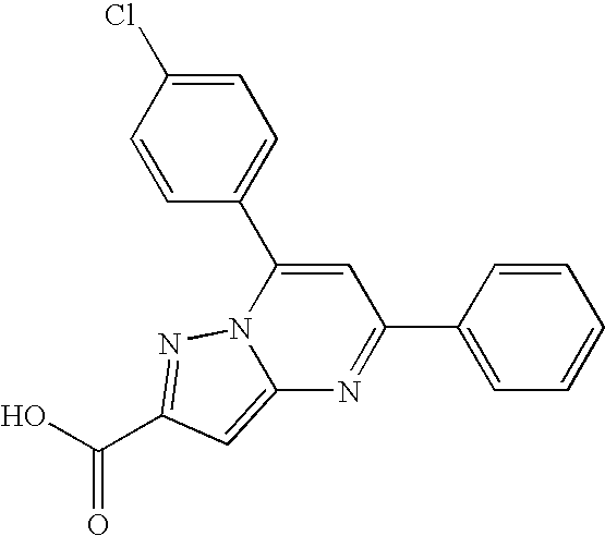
O=C(O)C1=NN2C(=C1)N=C(C1=CC=CC=C1)C=C2C1=CC=C(Cl)C=C1
